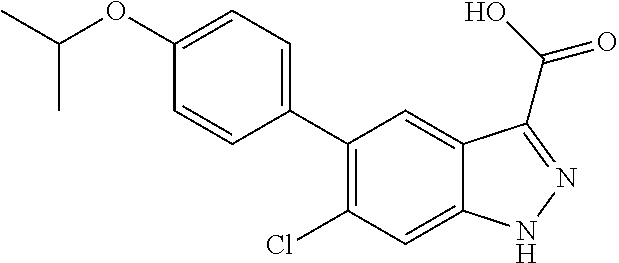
C1(C2=CC=C(OC(C)C)C=C2)=C(Cl)C=C2C(=C1)C(C(O)=O)=NN2
